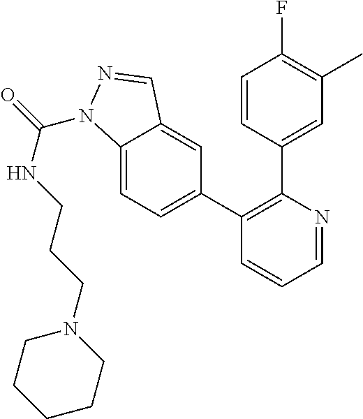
C1=NC(C2=CC(C)=C(F)C=C2)=C(C2=CC=C3C(=C2)C=NN3C(=O)NCCCN2CCCCC2)C=C1
